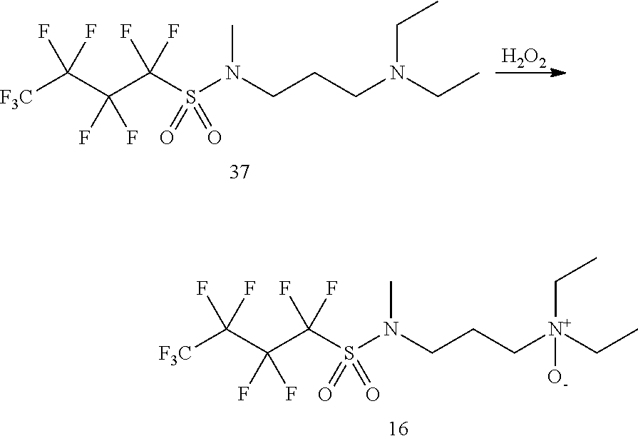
[H2O2].[F3C]C(C(C(S(N(CCCN(CC)CC)C)(=O)=O)(F)F)(F)F)(F)F.[F3C]C(C(C(S(N(CCC[N+](CC)(CC)[O-])C)(=O)=O)(F)F)(F)F)(F)F
